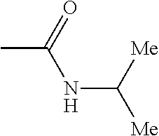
CC(NC([Me])[Me])=O
